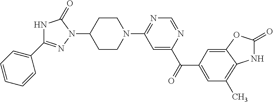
N1C(=O)OC2=CC(C(=O)C3=CC(N4CCC(N5C(=O)NC(C6=CC=CC=C6)=N5)CC4)=NC=N3)=CC(C)=C12
